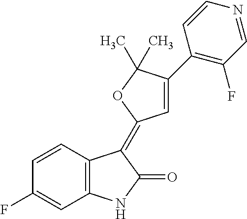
C1=CC(F)=CC2=C1C(=C1C=C(C3=C(F)C=NC=C3)C(C)(C)O1)C(=O)N2
